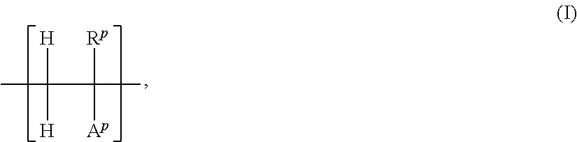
CC(C(C)([Rp])[Ap])([H])[H]
